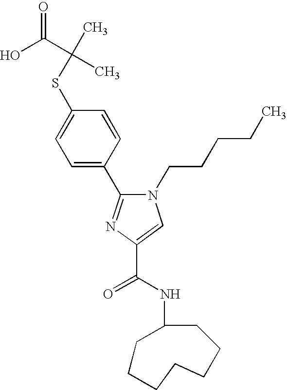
S(C1=CC=C(C2=NC(C(NC3CCCCCCC3)=O)=CN2CCCCC)C=C1)C(C)(C(O)=O)C
